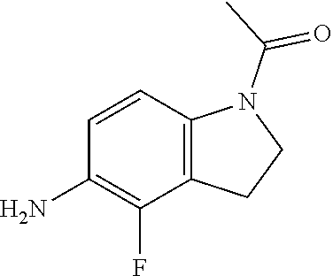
CC(N1C2=C(C(F)=C(N)C=C2)CC1)=O
